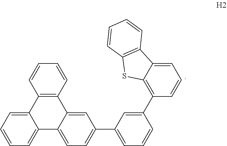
C12=CC=CC=C1C1=CC=C(C3=CC=CC(C4=C5C(=CC=C4)C4=C(S5)C=CC=C4)=C3)C=C1C1=C2C=CC=C1
